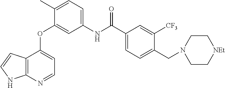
O(C1=CC(NC(C2=CC=C(CN3CC[NEt]CC3)C([CF3])=C2)=O)=CC=C1C)C1=CC=NC2=C1C=CN2
